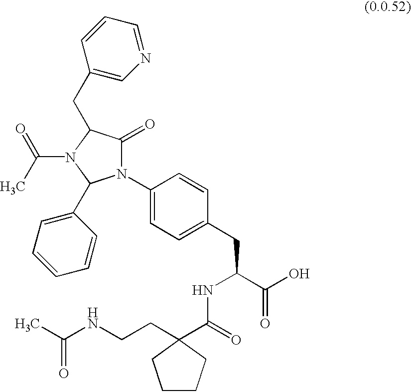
C1(=O)N(C2=CC=C(CC(C(O)=O)NC(=O)C3(CCNC(C)=O)CCCC3)C=C2)C(C2=CC=CC=C2)N(C(=O)C)C1CC1=CN=CC=C1
